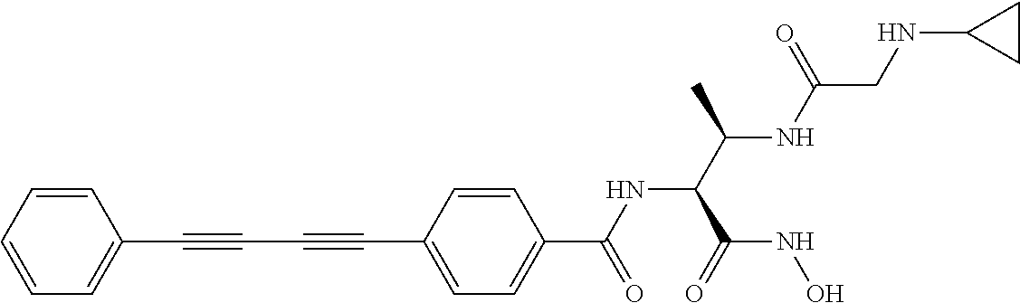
C1=CC=CC=C1C#CC#CC1=CC=C(C(NC(C(NC(=O)CNC2CC2)C)C(NO)=O)=O)C=C1
